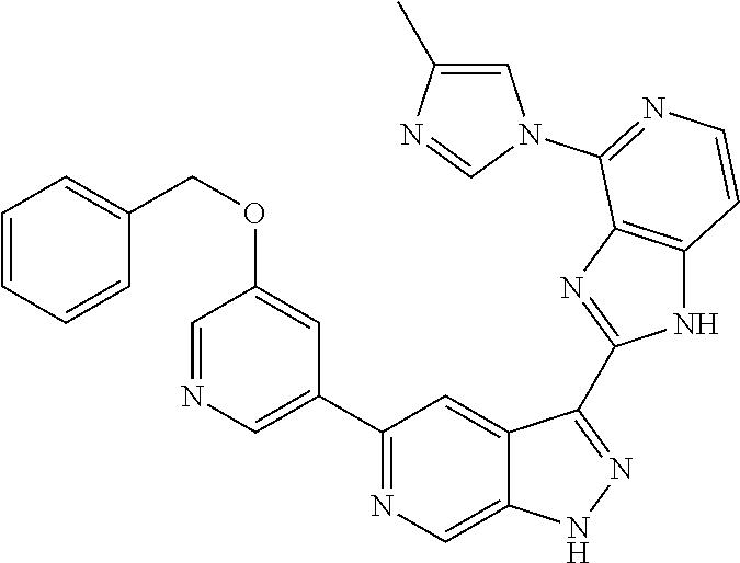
C1(C2=NC=C3C(=C2)C(C2=NC4=C(N2)C=CN=C4N2C=C(C)N=C2)=NN3)=CN=CC(OCC2=CC=CC=C2)=C1
